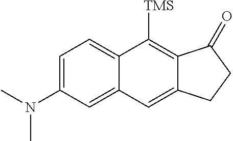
C1=C(N(C)C)C=C2C(=C1)C([TMS])=C1C(=C2)CCC1=O
